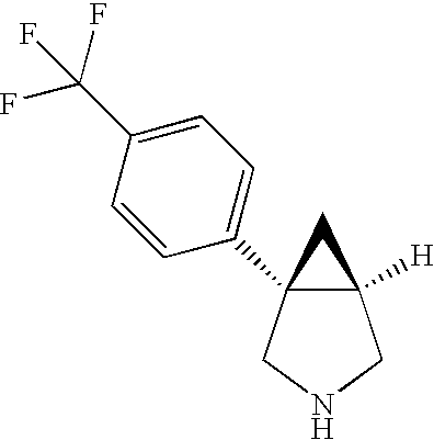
C12([H])C(C3=CC=C(C(F)(F)F)C=C3)(CNC1)C2
